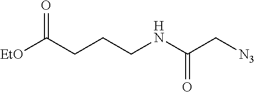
C(CCNC(C[N3])=O)C([EtO])=O
